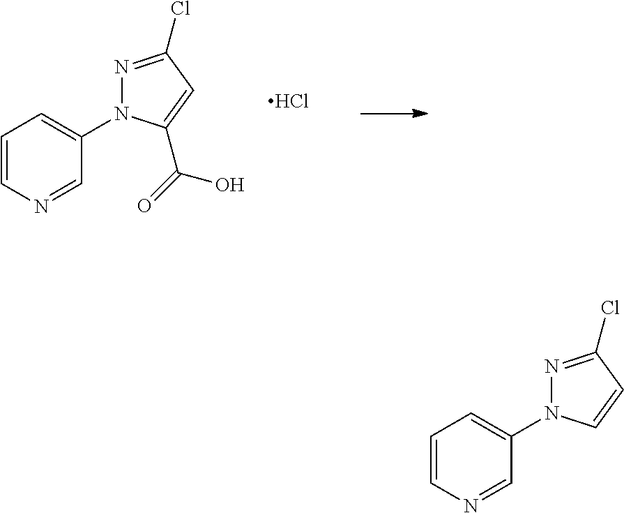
C1=CN=CC(N2N=C(Cl)C=C2)=C1.C1=CN=CC(N2N=C(Cl)C=C2C(=O)O)=C1.Cl
